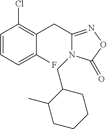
C1=CC=C(F)C(CC2=NOC(=O)N2CC2C(C)CCCC2)=C1Cl
